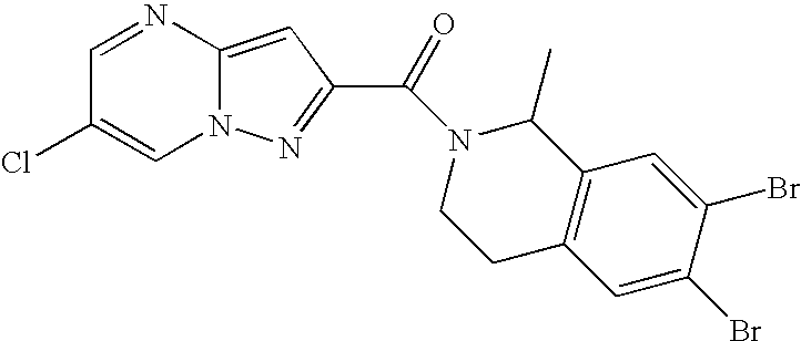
N1=CC(Cl)=CN2C1=CC(C(=O)N1CCC3=C(C1C)C=C(Br)C(Br)=C3)=N2
